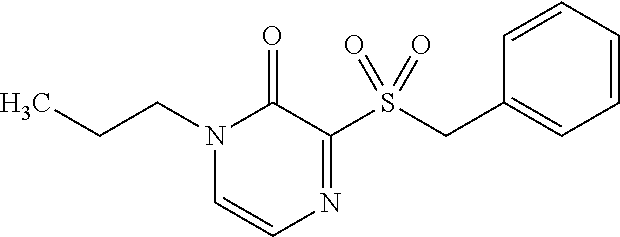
CCCN1C=CN=C(S(CC2=CC=CC=C2)(=O)=O)C1=O
